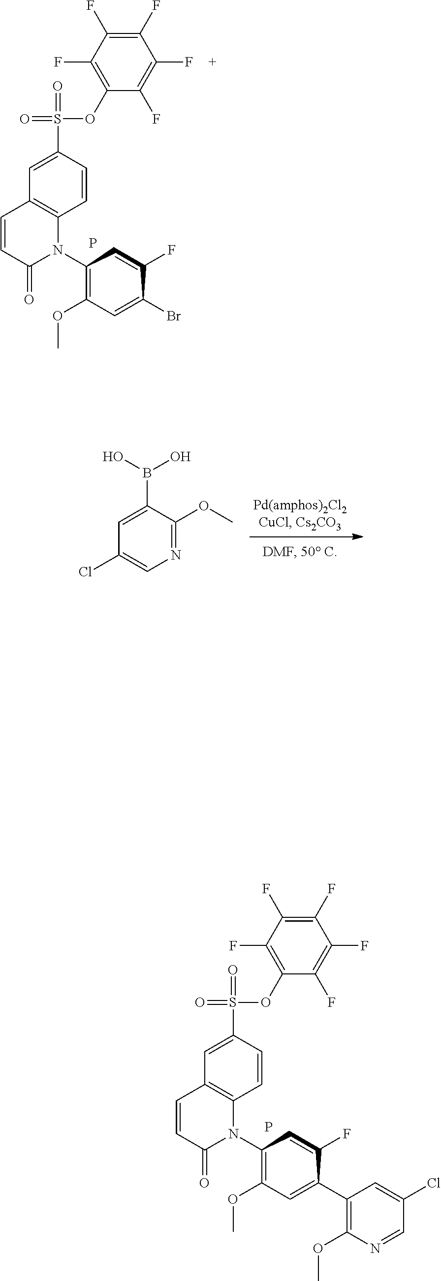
O(S(C1=CC2=C(C=C1)N(C1=C(OC)C=C(C3=C(OC)N=CC(Cl)=C3)C(F)=C1)C(=O)C=C2)(=O)=O)C1=C(F)C(F)=C(F)C(F)=C1F.P.O(S(C1=CC2=C(C=C1)N(C1=C(OC)C=C(Br)C(F)=C1)C(=O)C=C2)(=O)=O)C1=C(F)C(F)=C(F)C(F)=C1F.P.C1=C(B(O)O)C(OC)=NC=C1Cl
